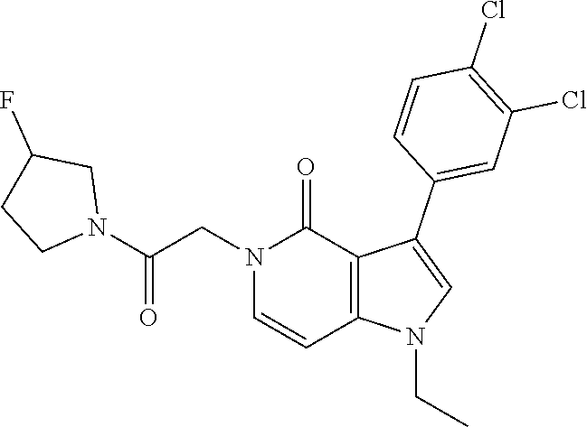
C12=C(N(CC)C=C1C1=CC(Cl)=C(Cl)C=C1)C=CN(CC(N1CC(F)CC1)=O)C2=O
